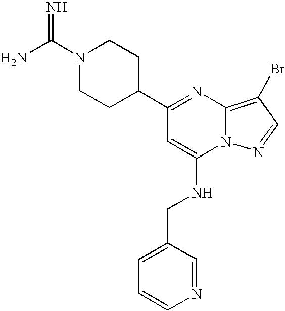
C1(C2CCN(C(N)=N)CC2)=NC2=C(Br)C=NN2C(NCC2=CC=CN=C2)=C1
